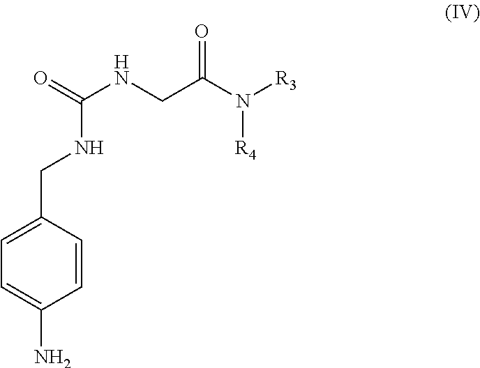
N(C(NCC(N([R4])[R3])=O)=O)CC1=CC=C(N)C=C1
